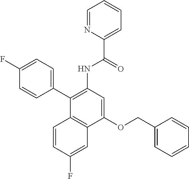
C1(OCC2=CC=CC=C2)=CC(NC(C2=CC=CC=N2)=O)=C(C2=CC=C(F)C=C2)C2=C1C=C(F)C=C2
